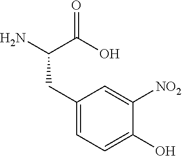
NC(C(O)=O)CC1=CC=C(O)C([NO2])=C1
